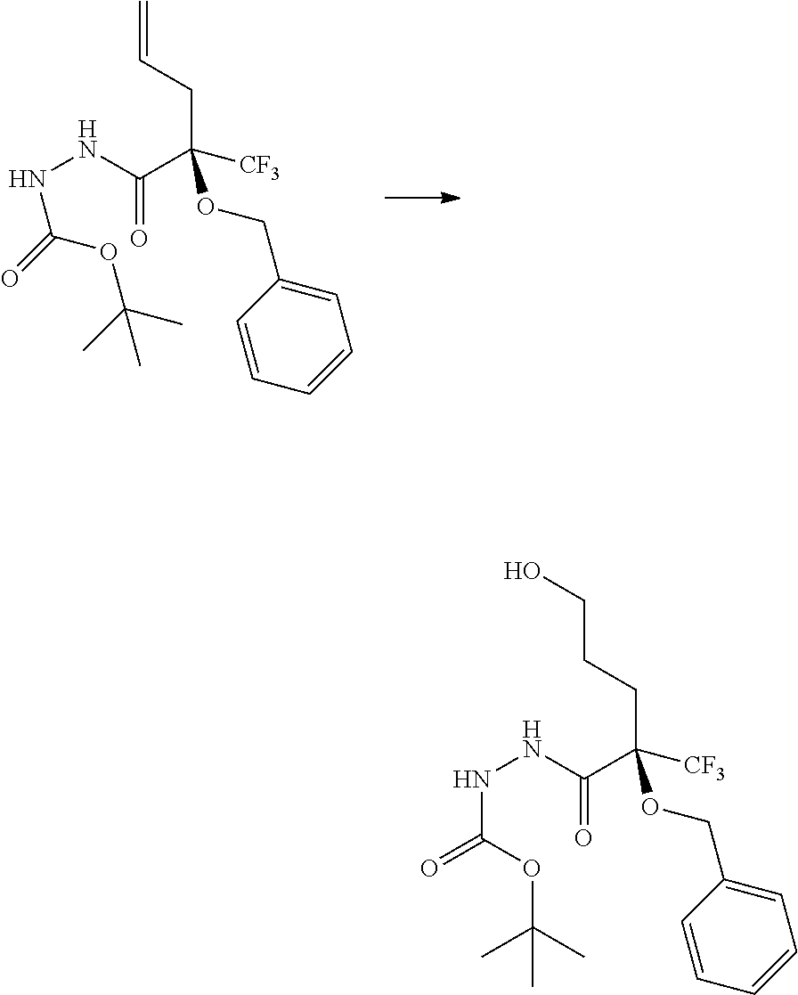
C(CC([CF3])(C(NNC(=O)OC(C)(C)C)=O)OCC1=CC=CC=C1)CO.C(CC([CF3])(C(NNC(=O)OC(C)(C)C)=O)OCC1=CC=CC=C1)=C
